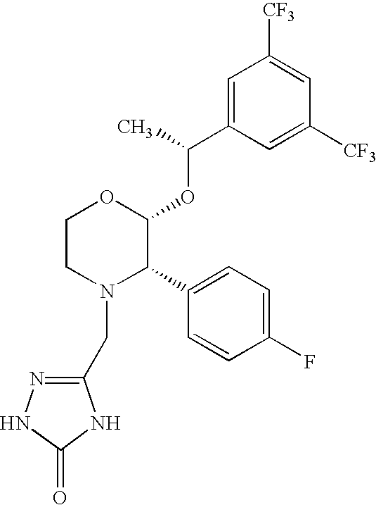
C1(CN2C(C3=CC=C(F)C=C3)C(OC(C)C3=CC([CF3])=CC([CF3])=C3)OCC2)=NNC(=O)N1
